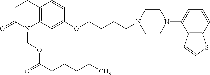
C1C(=O)N(COC(CCCCC)=O)C2=C(C1)C=CC(OCCCCN1CCN(C3=CC=CC4=C3C=CS4)CC1)=C2
